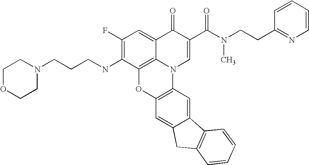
C1(F)=C(NCCCN2CCOCC2)C2=C3C(=C1)C(=O)C(C(N(CCC1=NC=CC=C1)C)=O)=CN3C1=C(O2)C=C2C(=C1)C1=C(C2)C=CC=C1
